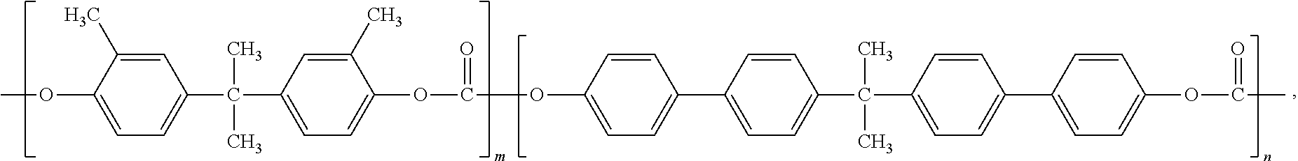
C1=C(OC)C(C)=CC(C(C)(C)C2=CC=C(OC(=O)OC3=CC=C(C4=CC=C(C(C)(C)C5=CC=C(C6=CC=C(OC(C)=O)C=C6)C=C5)C=C4)C=C3)C(C)=C2)=C1
